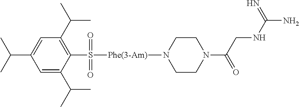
C(C1=CC(C(C)C)=C(S(=O)(=O)[Phe(3-Am)]N2CCN(C(CNC(N)=N)=O)CC2)C(C(C)C)=C1)(C)C
